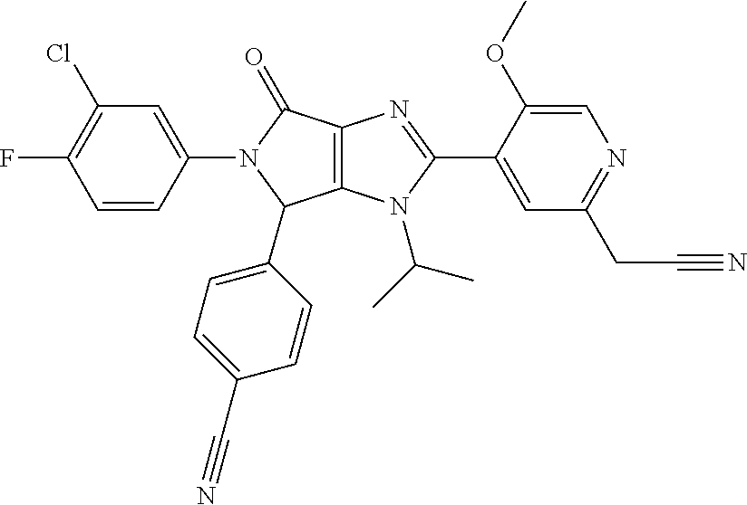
C1=CC(N2C(=O)C3=C(C2C2=CC=C(C#N)C=C2)N(C(C)C)C(C2=CC(CC#N)=NC=C2OC)=N3)=CC(Cl)=C1F
